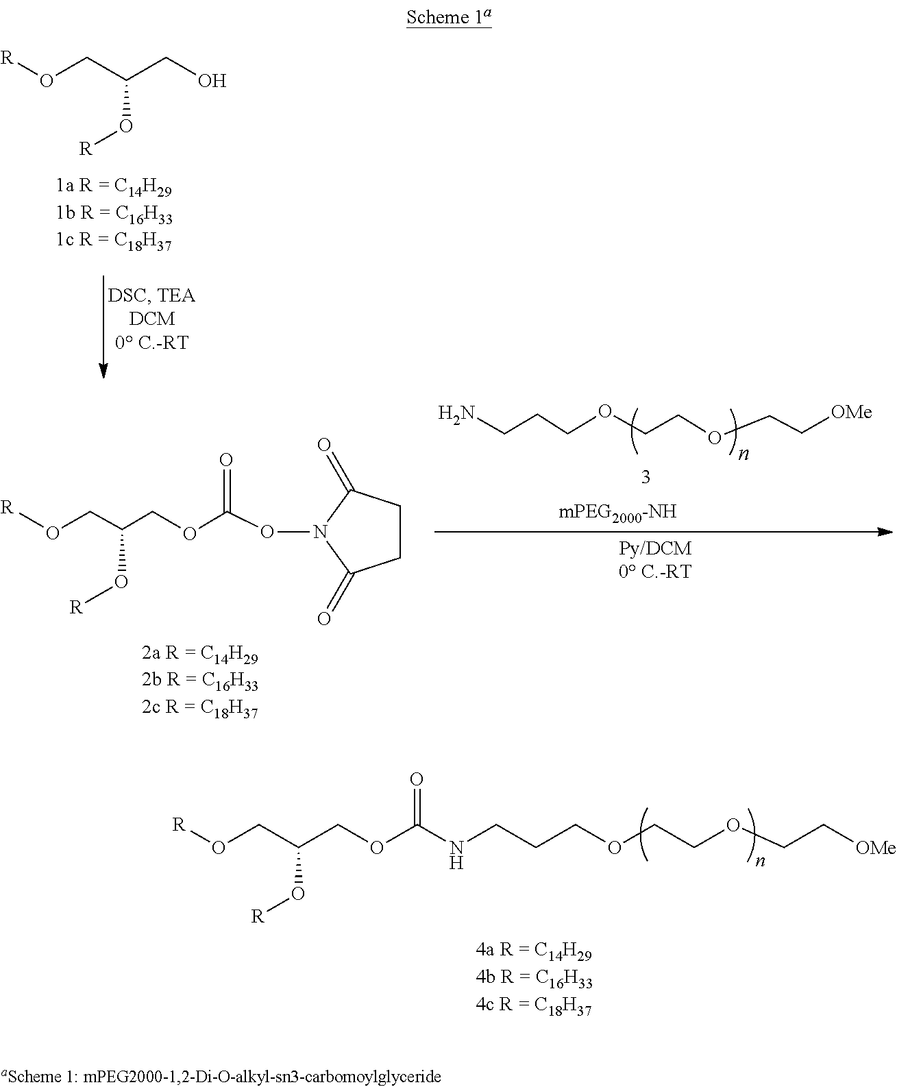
O(CC(CO)O[R])[R].C(CCOCCOCC[OMe])N.C1CC(=O)N(OC(OCC(CO[R])O[R])=O)C1=O.C(OC(NCCCOCCOCC[OMe])=O)C(CO[R])O[R]
